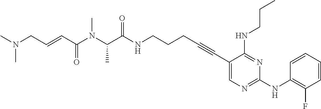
C(C(NCCCC#CC1=CN=C(NC2=C(F)C=CC=C2)N=C1NCCC)=O)(N(C(C=CCN(C)C)=O)C)C
